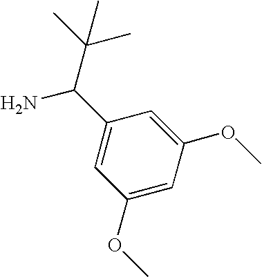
C1(OC)=CC(OC)=CC(C(N)C(C)(C)C)=C1
